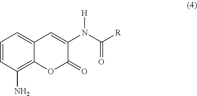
C1=CC(N)=C2C(=C1)C=C(N(C([R])=O)[H])C(=O)O2
